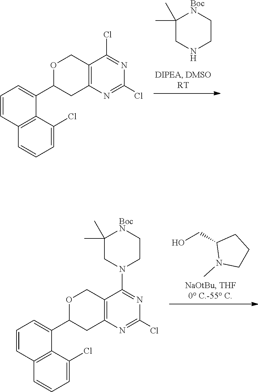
C1(Cl)=NC2=C(C(Cl)=N1)COC(C1=CC=CC3=C1C(Cl)=CC=C3)C2.C1(C)(C)CNCC[BocN]1.C1(Cl)=NC2=C(C(N3CC(C)(C)[BocN]CC3)=N1)COC(C1=CC=CC3=C1C(Cl)=CC=C3)C2.OCC1N(C)CCC1
